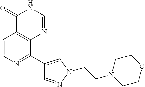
C1=CN=C(C2=CN(CCN3CCOCC3)N=C2)C2=C1C(=O)NC=N2
